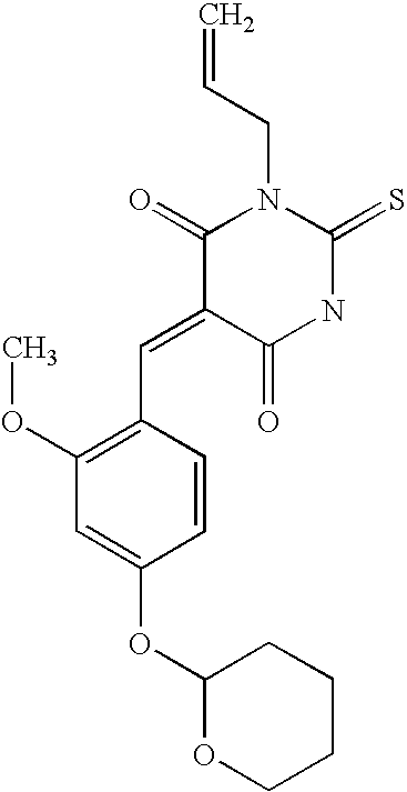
C=CCN1C(=O)C(=CC2=C(OC)C=C(OC3OCCCC3)C=C2)C(=O)NC1=S
